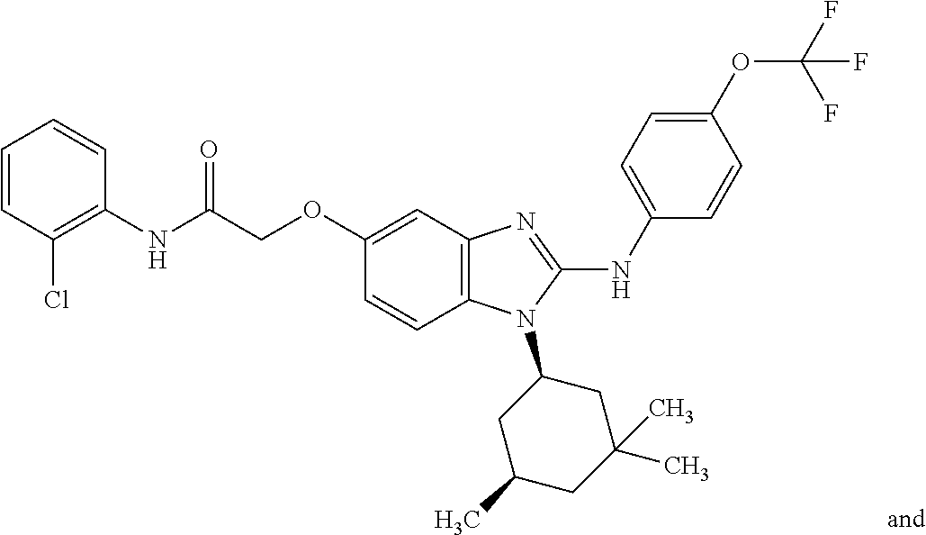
C1=CC(Cl)=C(NC(COC2=CC3=C(C=C2)N(C2CC(C)CC(C)(C)C2)C(NC2=CC=C(OC(F)(F)F)C=C2)=N3)=O)C=C1
